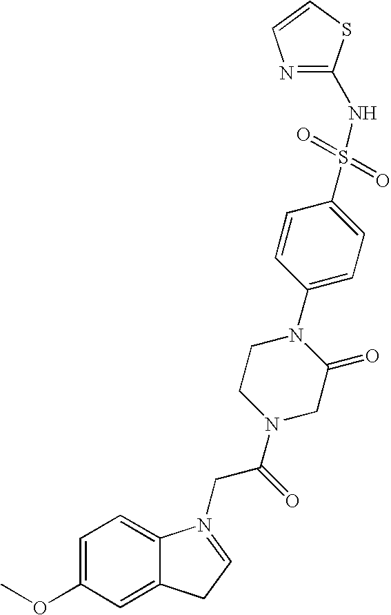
C1=C(OC)C=C2C(=C1)N(CC(=O)N1CC(=O)N(C3=CC=C(S(=O)(=O)NC4=NC=CS4)C=C3)CC1)=CC2
